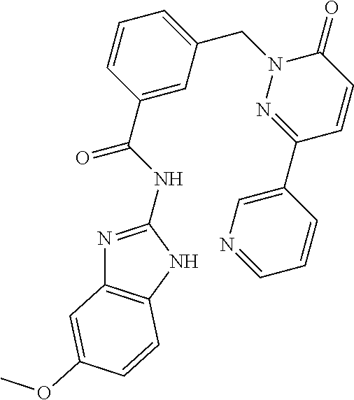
N1=C(NC(C2=CC(CN3C(=O)C=CC(C4=CN=CC=C4)=N3)=CC=C2)=O)NC2=C1C=C(OC)C=C2
